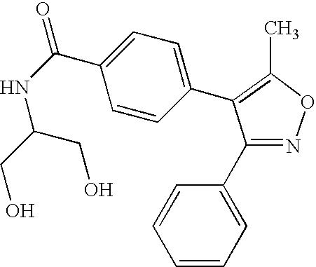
N1=C(C2=CC=CC=C2)C(C2=CC=C(C(NC(CO)CO)=O)C=C2)=C(C)O1
